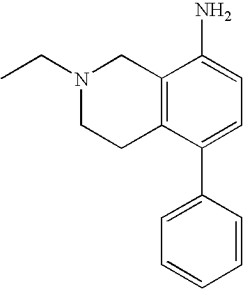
N1(CC)CCC2=C(C1)C(N)=CC=C2C1=CC=CC=C1
